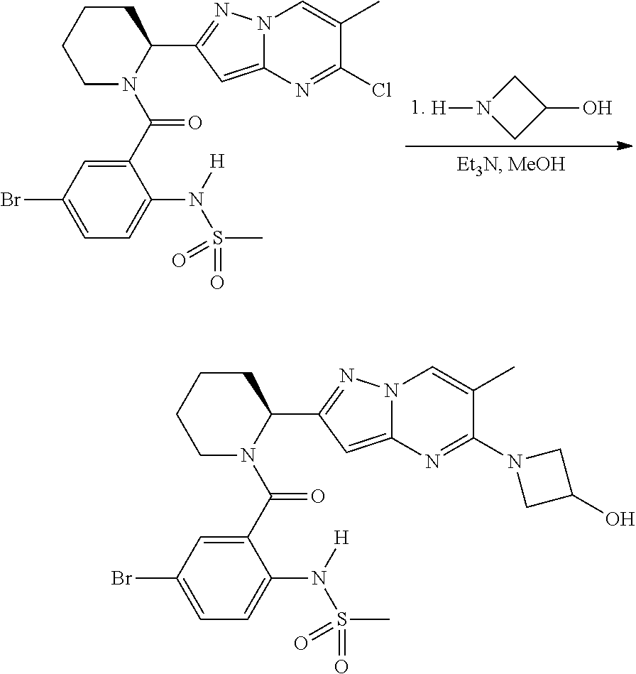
C1C(O)CN1[H].C1N(C(C2=CC(Br)=CC=C2N([H])S(C)(=O)=O)=O)C(C2=NN3C(=C2)N=C(Cl)C(C)=C3)CCC1.C1N(C(C2=CC(Br)=CC=C2N([H])S(C)(=O)=O)=O)C(C2=NN3C(=C2)N=C(N2CC(O)C2)C(C)=C3)CCC1
